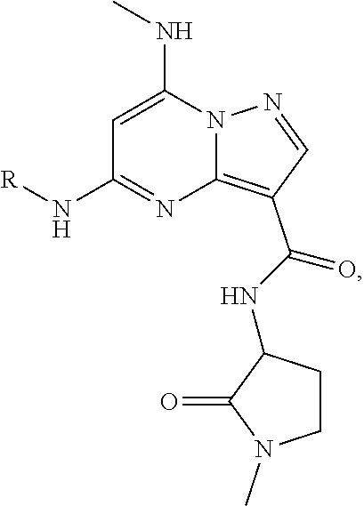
N12N=CC(C(NC3CCN(C)C3=O)=O)=C1N=C(N[R])C=C2NC
